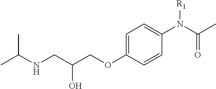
C1=C(OCC(CNC(C)C)O)C=CC(N(C(C)=O)[R1])=C1
